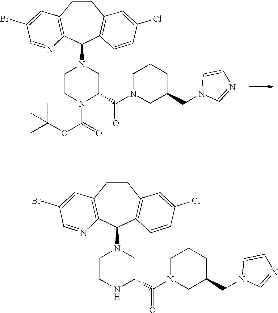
C1CN(C(=O)OC(C)(C)C)C(C(N2CC(CN3C=NC=C3)CCC2)=O)CN1C1C2=C(CCC3=C1N=CC(Br)=C3)C=C(Cl)C=C2.C1CNC(C(N2CC(CN3C=NC=C3)CCC2)=O)CN1C1C2=C(CCC3=C1N=CC(Br)=C3)C=C(Cl)C=C2
